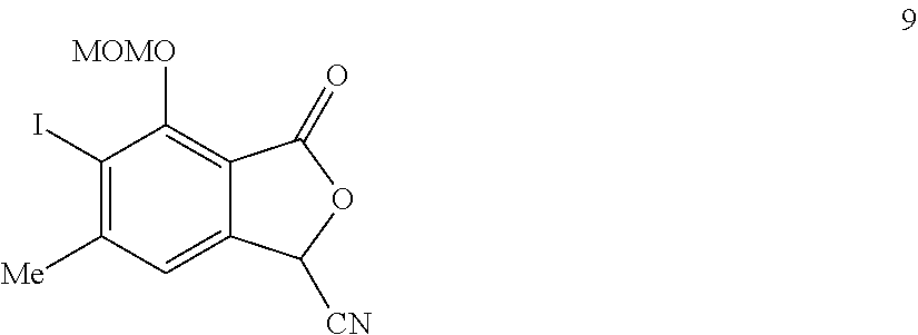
C1(I)=C([Me])C=C2C(=C1[MOMO])C(=O)OC2[CN]
